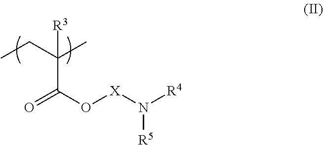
C(C(O[X]N([R4])[R5])=O)(CC)(C)[R3]
